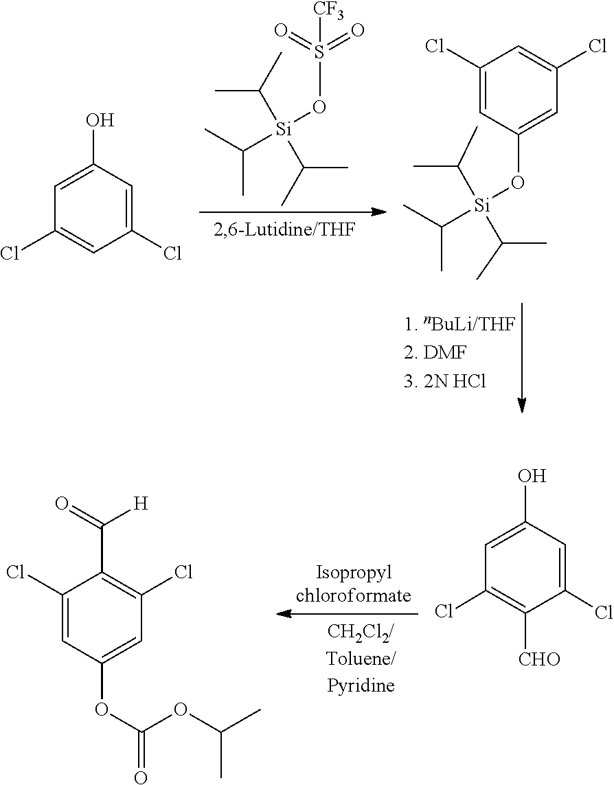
C1(O)=CC(Cl)=C([CHO])C(Cl)=C1.C1(Cl)=CC(OC(OC(C)C)=O)=CC(Cl)=C1C([H])=O.C([Si](OS(=O)(=O)[CF3])(C(C)C)C(C)C)(C)C.C1(O)=CC(Cl)=CC(Cl)=C1.C1(Cl)=CC(O[Si](C(C)C)(C(C)C)C(C)C)=CC(Cl)=C1
